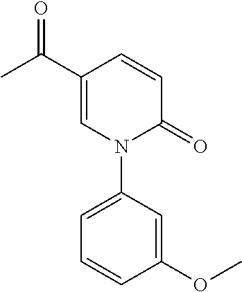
C1=CC(C(=O)C)=CN(C2=CC=CC(OC)=C2)C1=O
